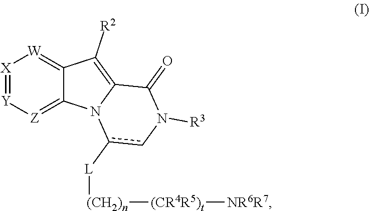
[X]1=[Y][Z]=C2C(=[W]1)C([R2])=C1N2c([L][(CH2)n][(CR4R5)t][NR6R7])cN([R3])C1=O
